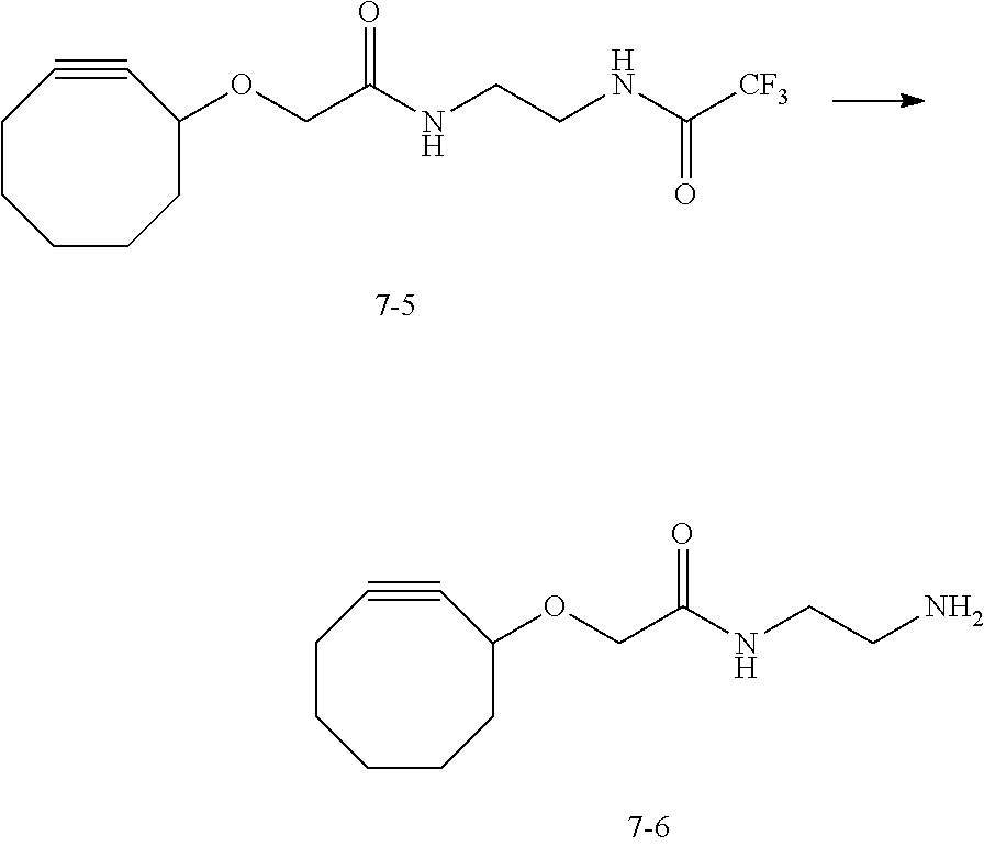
C1CCC(OCC(NCCNC([CF3])=O)=O)C#CCC1.C1CCC(OCC(NCCN)=O)C#CCC1
